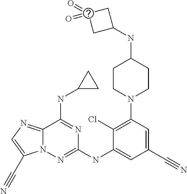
C1(Cl)=C(N2CCC(NC3CC(=O)(=O)C3)CC2)C=C(C#N)C=C1NC1=NN2C(=NC=C2C#N)C(NC2CC2)=N1
